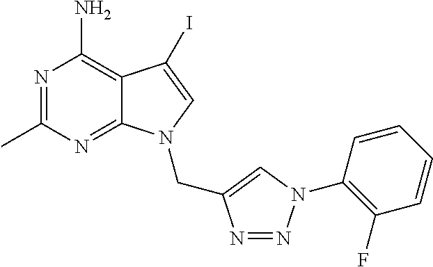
N1=C(C)N=C2C(=C1N)C(I)=CN2CC1=CN(C2=C(F)C=CC=C2)N=N1
